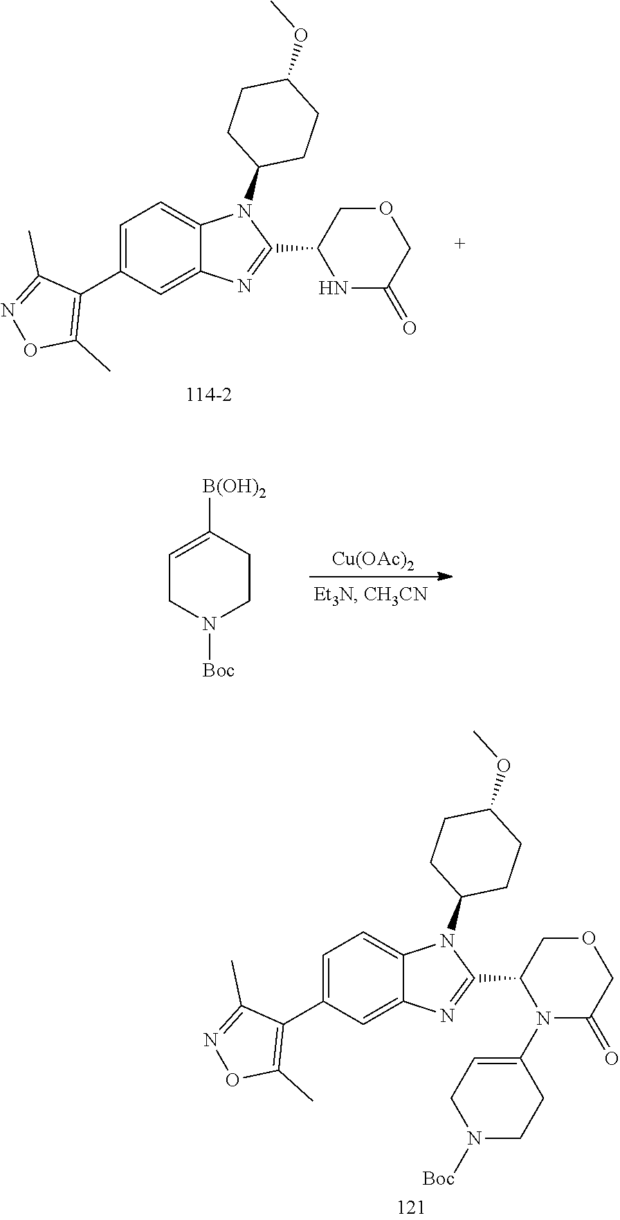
C1(C2N(C3=CCN([Boc])CC3)C(=O)COC2)=NC2=CC(C3=C(C)ON=C3C)=CC=C2N1C1CCC(OC)CC1.C1(C2NC(=O)COC2)=NC2=CC(C3=C(C)ON=C3C)=CC=C2N1C1CCC(OC)CC1.C1=C([B(OH)2])CCN([Boc])C1.[Cu(OAc)2]
